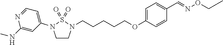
C1CN(CCCCCOC2=CC=C(C=NOCC)C=C2)S(=O)(=O)N1C1=CC=NC(NC)=C1
